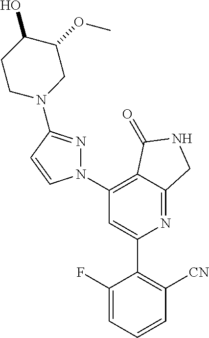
C1(C2=C([CN])C=CC=C2F)=CC(N2N=C(N3CC(OC)C(O)CC3)C=C2)=C2C(=N1)CNC2=O
